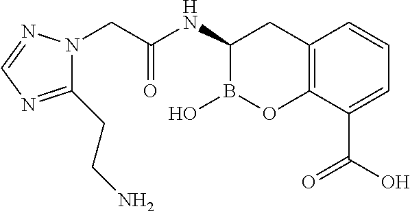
C1(CCN)=NC=NN1CC(NC1B(O)OC2=C(C1)C=CC=C2C(O)=O)=O
